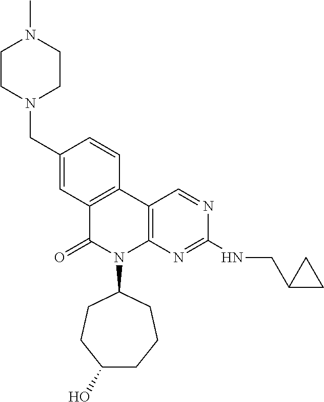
C12=C(C3=C(N(C4CCC(O)CCC4)C1=O)N=C(NCC1CC1)N=C3)C=CC(CN1CCN(C)CC1)=C2
